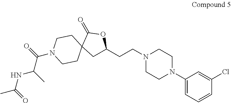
N1(CCC2CC3(C(=O)O2)CCN(C(C(C)NC(C)=O)=O)CC3)CCN(C2=CC=CC(Cl)=C2)CC1
